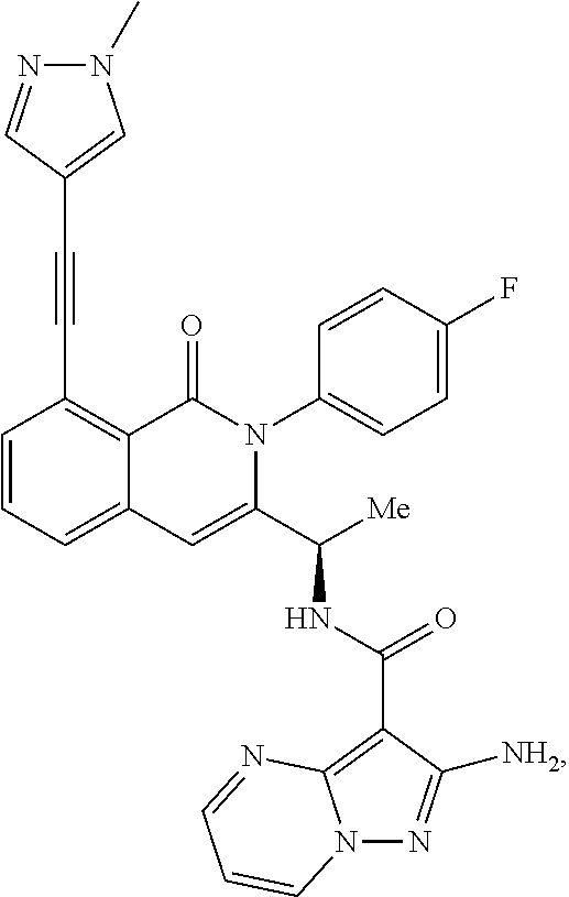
C1=CC=C2C(=C1C#CC1=CN(C)N=C1)C(=O)N(C1=CC=C(F)C=C1)C(C([Me])NC(=O)C1=C3N(N=C1[NH2])C=CC=N3)=C2
